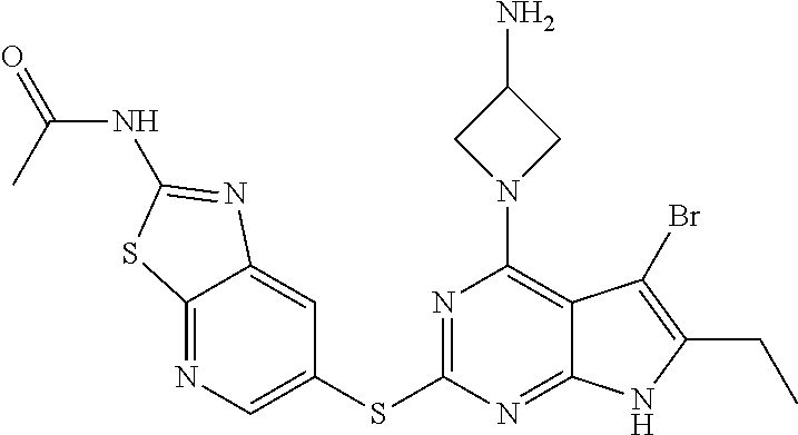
N1=C2C(=CC(SC3=NC(N4CC(N)C4)=C4C(=N3)NC(CC)=C4Br)=C1)N=C(NC(C)=O)S2
